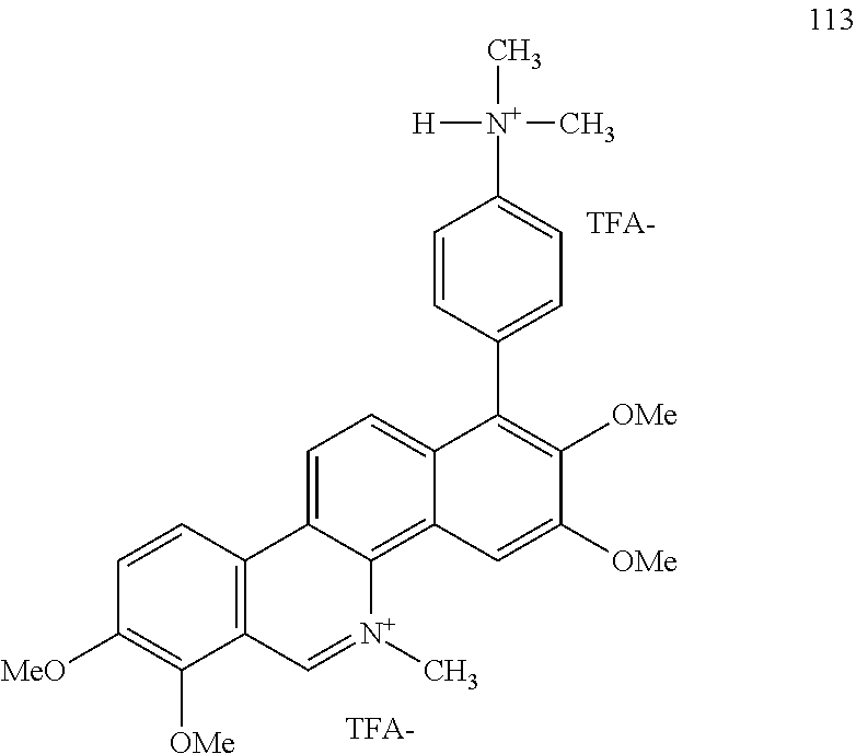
C1=C([OMe])C([OMe])=C(C2=CC=C([N+](C)([H])C)C=C2)C2=CC=C3C4=C(C([OMe])=C([MeO])C=C4)C=[N+](C)C3=C12
